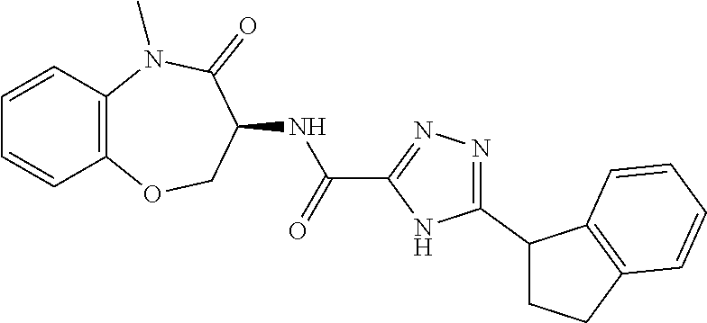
C12=C(N(C)C(=O)C(NC(C3=NN=C(C4CCC5=C4C=CC=C5)N3)=O)CO1)C=CC=C2
